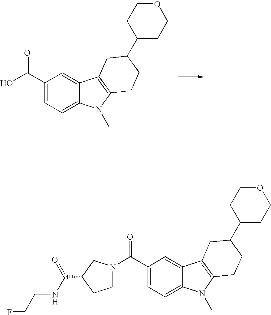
C1(C(O)=O)=CC=C2C(=C1)C1=C(N2C)CCC(C2CCOCC2)C1.C1(C(N2CCC(C(NCCF)=O)C2)=O)=CC=C2C(=C1)C1=C(N2C)CCC(C2CCOCC2)C1
